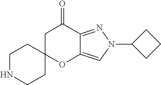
C1NCCC2(C1)OC1=CN(C3CCC3)N=C1C(=O)C2
